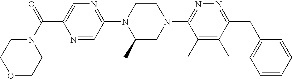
N1=CC(N2C(C)CN(C3=NN=C(CC4=CC=CC=C4)C(C)=C3C)CC2)=NC=C1C(=O)N1CCOCC1
